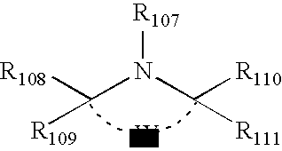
[R108]C(N(C([R110])[R111])[R107])[R109].[W]
